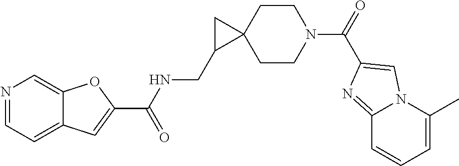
N1=CC=C2C(=C1)OC(C(NCC1C3(C1)CCN(C(=O)C1=CN4C(C)=CC=CC4=N1)CC3)=O)=C2
